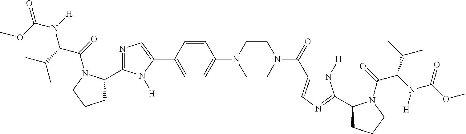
C1=C(C2=CN=C(C3CCCN3C(=O)C(C(C)C)N(C(=O)OC)[H])N2[H])C=CC(N2CCN(C(=O)C3=CN=C(C4CCCN4C(=O)C(N(C(OC)=O)[H])C(C)C)N3[H])CC2)=C1
